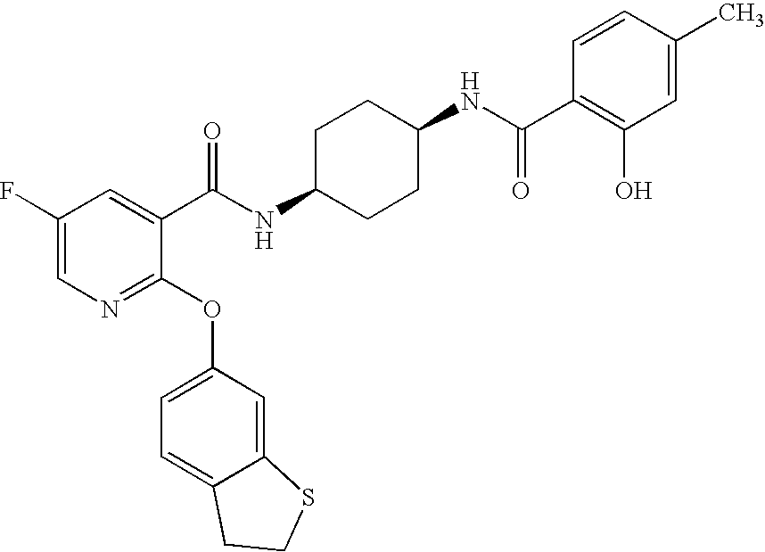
C1(F)=CN=C(OC2=CC=C3C(=C2)SCC3)C(C(NC2CCC(NC(=O)C3=C(O)C=C(C)C=C3)CC2)=O)=C1
